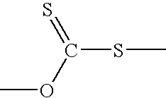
S=C(SC)OC
